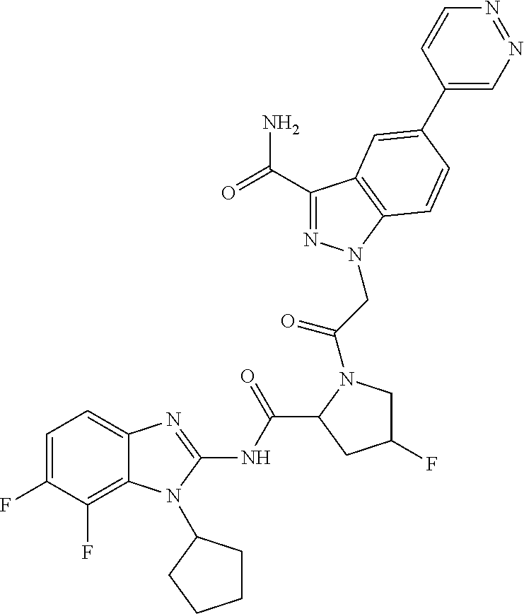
C1=C(F)C(F)=C2C(=C1)N=C(NC(=O)C1N(C(=O)CN3N=C(C(N)=O)C4=C3C=CC(C3=CN=NC=C3)=C4)CC(F)C1)N2C1CCCC1
